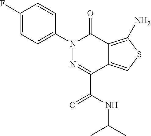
C1(F)=CC=C(N2N=C(C(NC(C)C)=O)C3=CSC(N)=C3C2=O)C=C1
